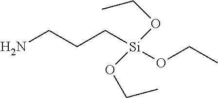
NCCC[Si](OCC)(OCC)OCC
